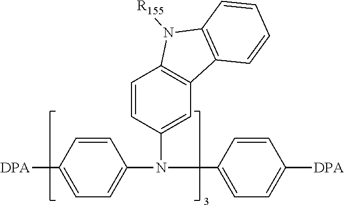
[DPA]C1=CC=C(N(C2=CC=C([DPA])C=C2)C2=CC3=C(C=C2)N([R155])C2=C3C=CC=C2)C=C1
